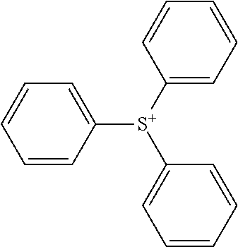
C1=CC([S+](C2=CC=CC=C2)C2=CC=CC=C2)=CC=C1
